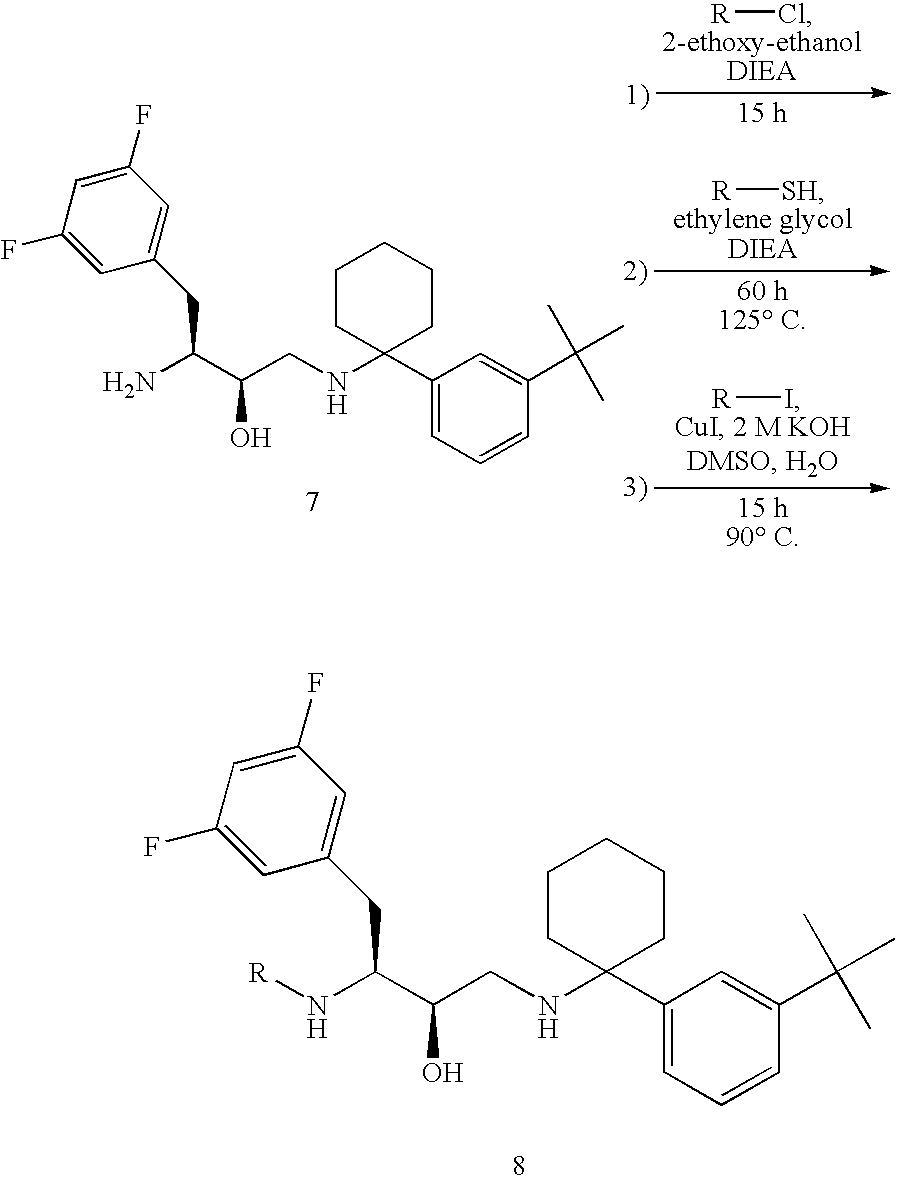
[R]NC(C(CNC1(C2=CC=CC(C(C)(C)C)=C2)CCCCC1)O)CC1=CC(F)=CC(F)=C1.NC(C(CNC1(C2=CC=CC(C(C)(C)C)=C2)CCCCC1)O)CC1=CC(F)=CC(F)=C1.[R]I.[R][SH].[R]Cl
